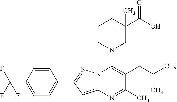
C1=CC(C(F)(F)F)=CC=C1C1=NN2C(=C1)N=C(C)C(CC(C)C)=C2N1CC(C(O)=O)(C)CCC1
